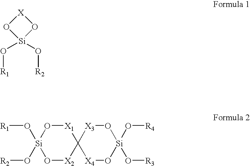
[X]1O[Si](O[R2])(O[R1])O1.O1[X2]C2([X1]O[Si]1(O[R1])O[R2])[X4]O[Si](O[R4])(O[R3])O[X3]2
